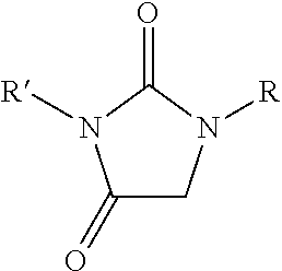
C1(=O)CN([R])C(=O)N1[R]
